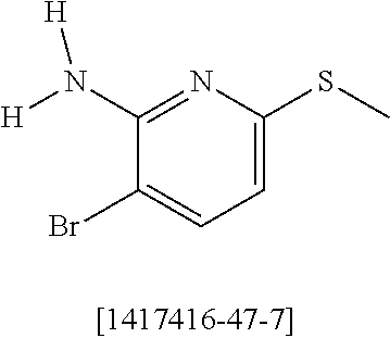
BrC1=CC=C(SC)N=C1N([H])[H]
